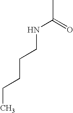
N(C(=O)C)CCCCC
